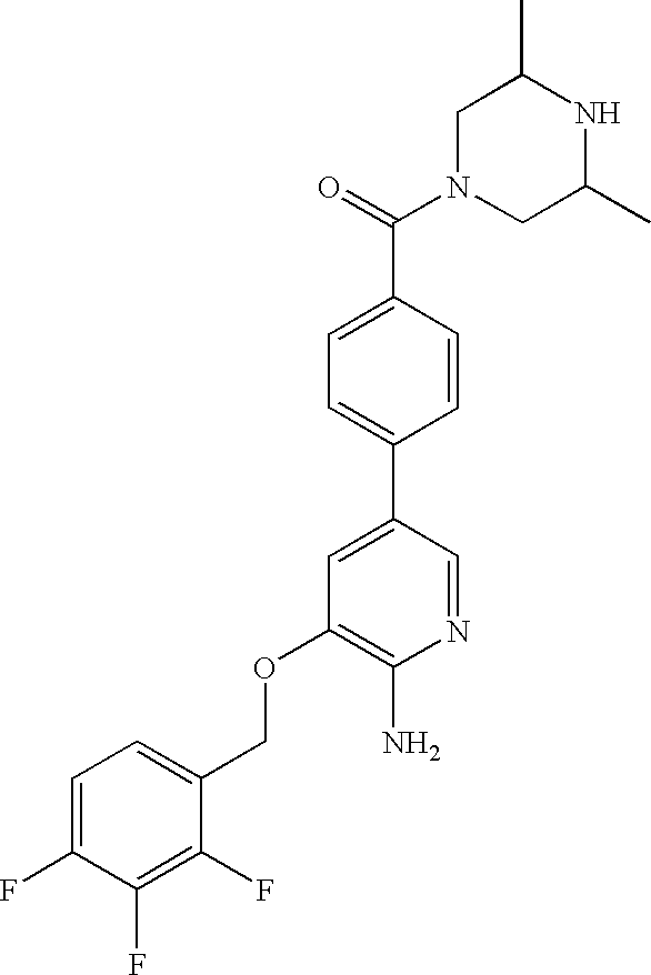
C1N(C(=O)C2=CC=C(C3=CC(OCC4=CC=C(F)C(F)=C4F)=C(N)N=C3)C=C2)CC(C)NC1C
